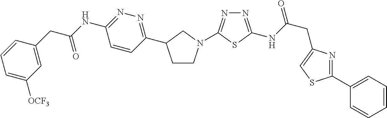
C1=CC(CC(NC2=NN=C(C3CCN(C4=NN=C(NC(CC5=CSC(C6=CC=CC=C6)=N5)=O)S4)C3)C=C2)=O)=CC([OCF3])=C1
